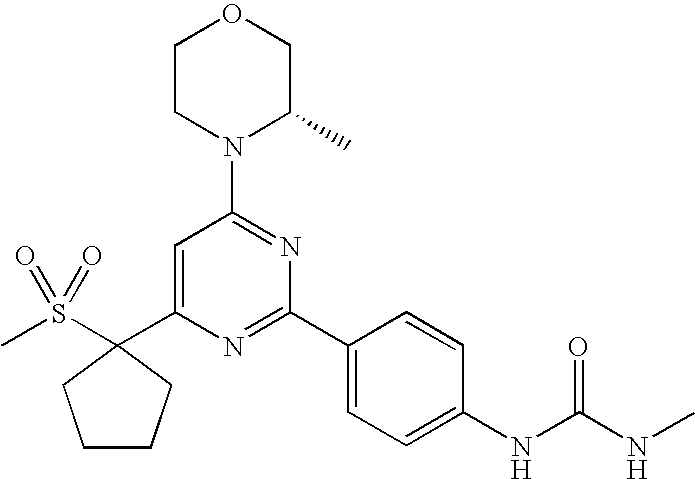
CS(C1(C2=CC(N3C(C)COCC3)=NC(C3=CC=C(NC(NC)=O)C=C3)=N2)CCCC1)(=O)=O
